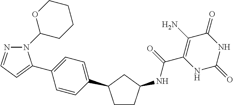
C(C1=C(N)C(=O)NC(=O)N1)(=O)NC1CCC(C2=CC=C(C3=CC=NN3C3OCCCC3)C=C2)C1
